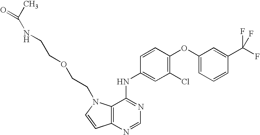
C1(OC2=C(Cl)C=C(NC3=NC=NC4=C3N(CCOCCNC(C)=O)C=C4)C=C2)=CC=CC(C(F)(F)F)=C1
